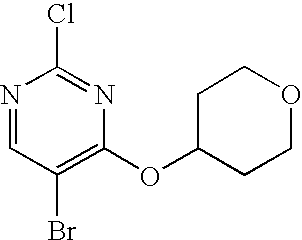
N1=CC(Br)=C(OC2CCOCC2)N=C1Cl
